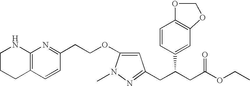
C1CCC2=C(N1)N=C(CCOC1=CC(CC(CC(OCC)=O)C3=CC4=C(C=C3)OCO4)=NN1C)C=C2
